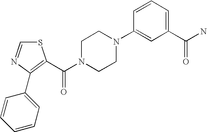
S1C=NC(C2=CC=CC=C2)=C1C(N1CCN(C2=CC(C(N)=O)=CC=C2)CC1)=O
